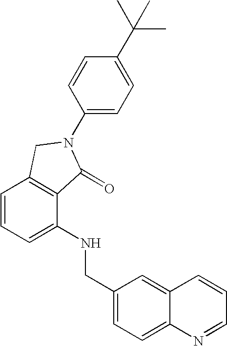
C1=CC=C(NCC2=CC=C3C(=C2)C=CC=N3)C2=C1CN(C1=CC=C(C(C)(C)C)C=C1)C2=O
